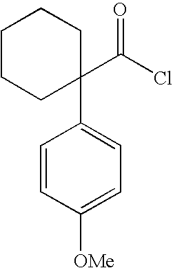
C1=CC([OMe])=CC=C1C1(C(Cl)=O)CCCCC1
